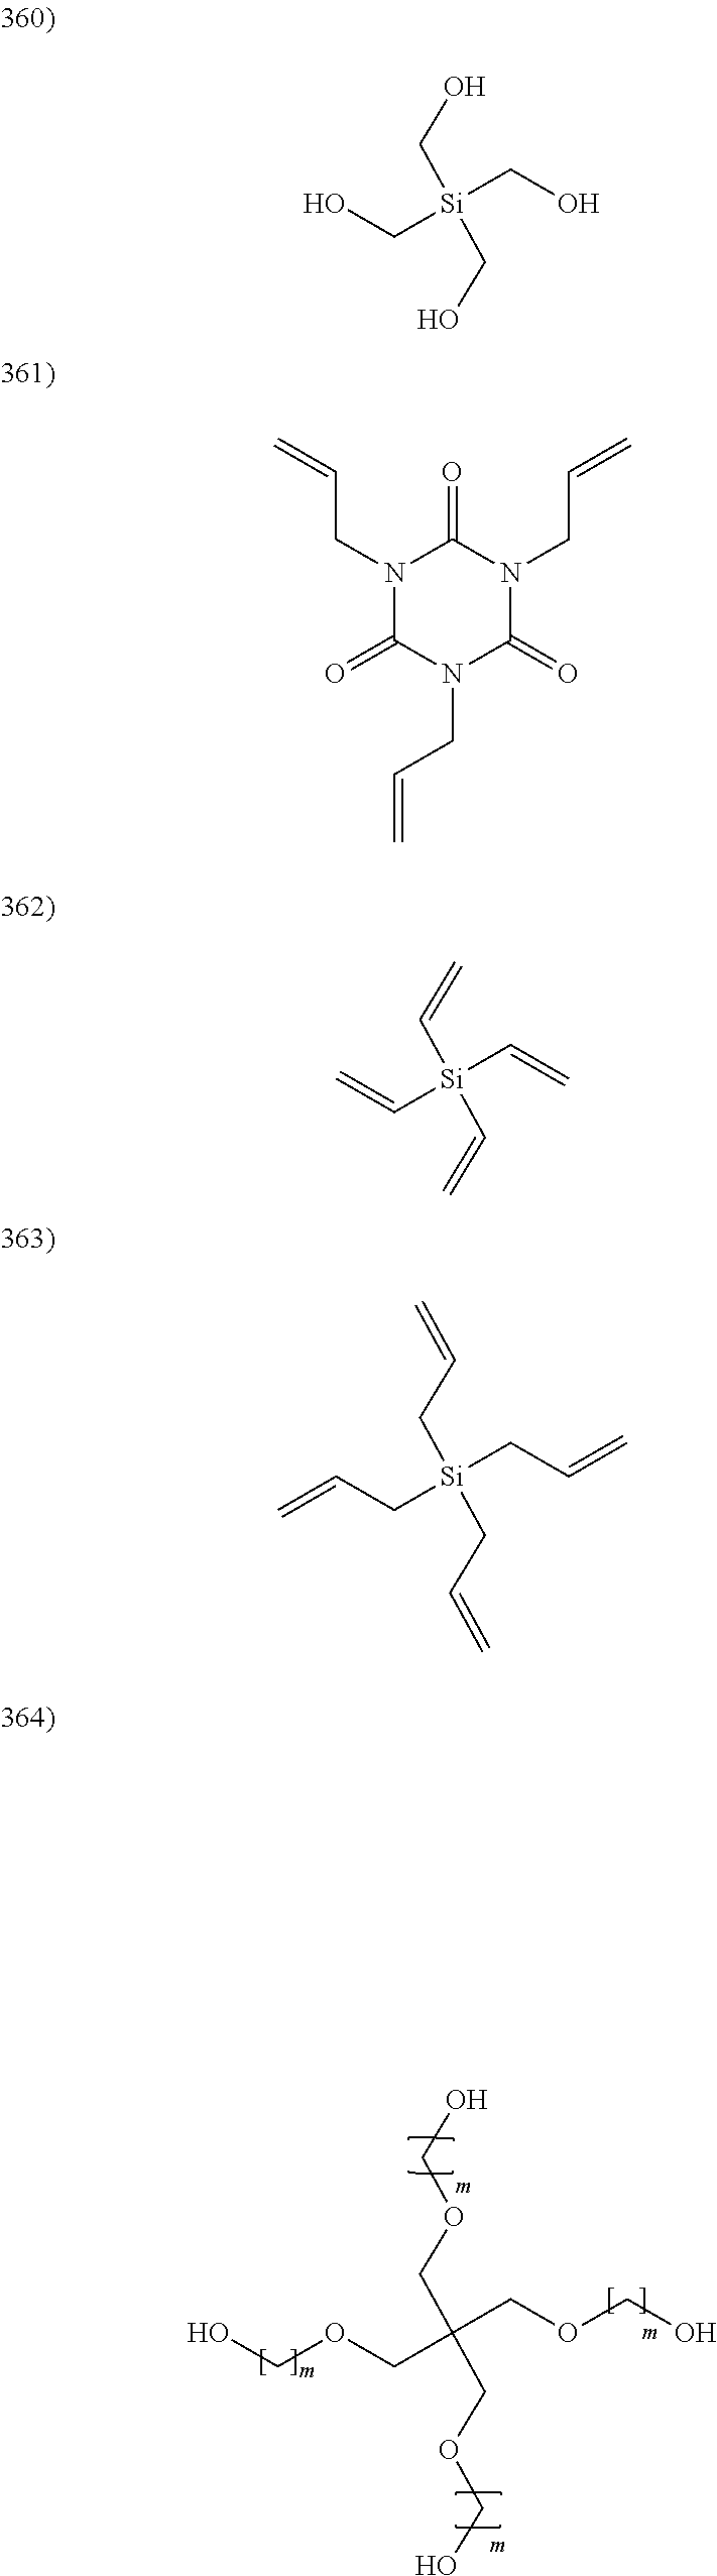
OCOCC(COCO)(COCO)COCO.OC[Si](CO)(CO)CO.C=C[Si](C=C)(C=C)C=C.N1(CC=C)C(=O)N(CC=C)C(=O)N(CC=C)C1=O.C(C[Si](CC=C)(CC=C)CC=C)=C
